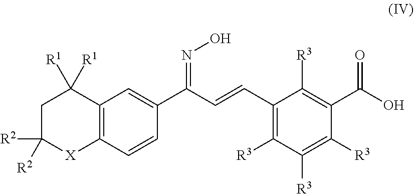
C12=C(C([R1])([R1])CC([R2])([R2])[X]1)C=C(C(C=CC1=C([R3])C([R3])=C([R3])C(C(O)=O)=C1[R3])=NO)C=C2
